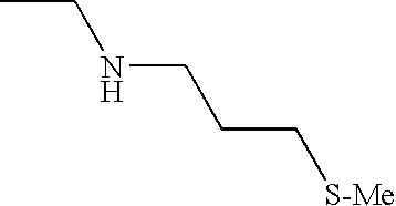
CCNCCC[S-Me]
